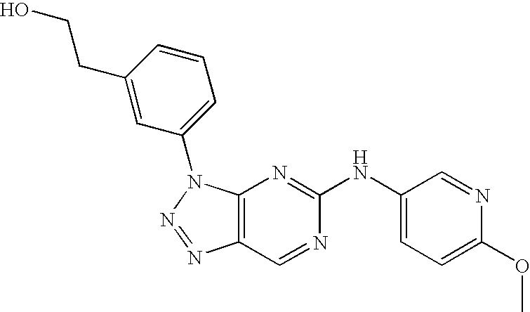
C12=C(N(C3=CC=CC(CCO)=C3)N=N1)N=C(NC1=CC=C(OC)N=C1)N=C2
